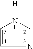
C1=CN=CN1[H]
